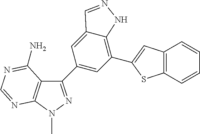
C1(C2=CC(C3=CC4=C(S3)C=CC=C4)=C3C(=C2)C=NN3)=NN(C)C2=C1C(N)=NC=N2
